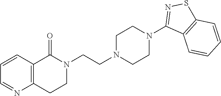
C1=NC2=C(C=C1)C(=O)N(CCN1CCN(C3=NSC4=C3C=CC=C4)CC1)CC2
